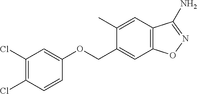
C1(Cl)=C(Cl)C=CC(OCC2=CC3=C(C=C2C)C(N)=NO3)=C1
